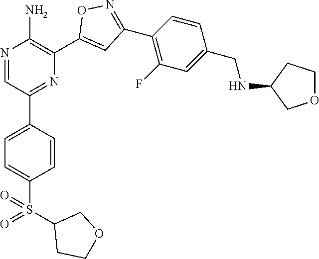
N1=CC(C2=CC=C(S(=O)(C3CCOC3)=O)C=C2)=NC(C2=CC(C3=C(F)C=C(CNC4COCC4)C=C3)=NO2)=C1N
